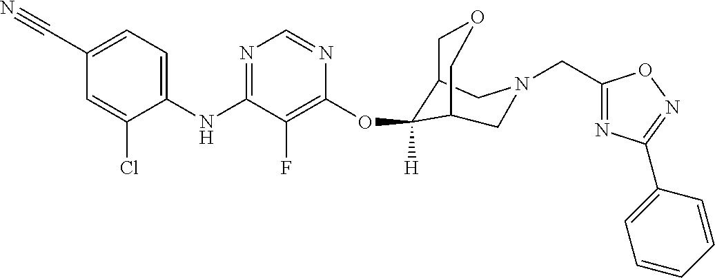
C1(NC2=NC=NC(OC3([H])C4COCC3CN(CC3=NC(C5=CC=CC=C5)=NO3)C4)=C2F)=CC=C(C#N)C=C1Cl
